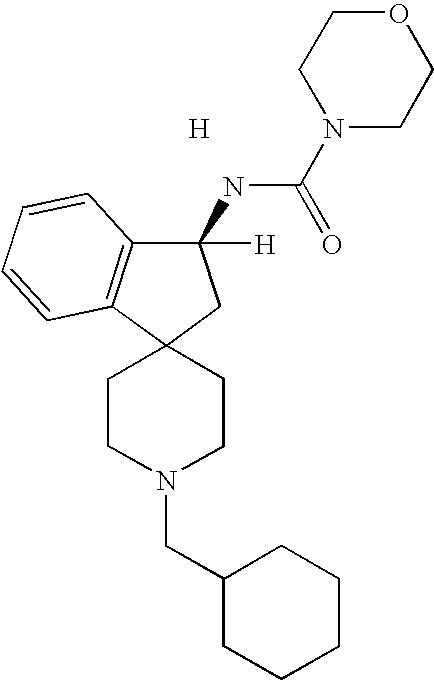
[H].C1CN(CC2CCCCC2)CCC12C1=C(C(NC(=O)N3CCOCC3)([H])C2)C=CC=C1
